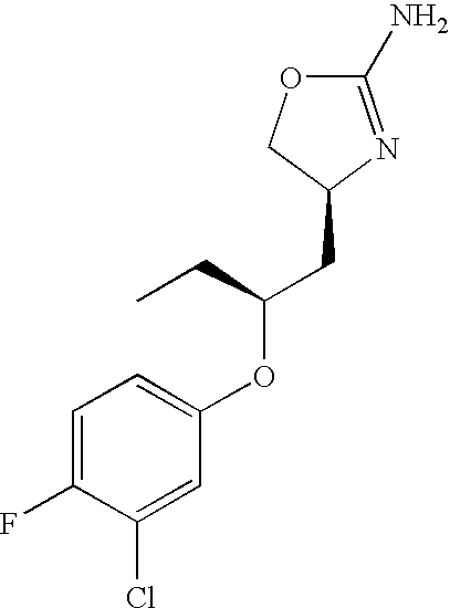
O1C(N)=NC(CC(OC2=CC=C(F)C(Cl)=C2)CC)C1
